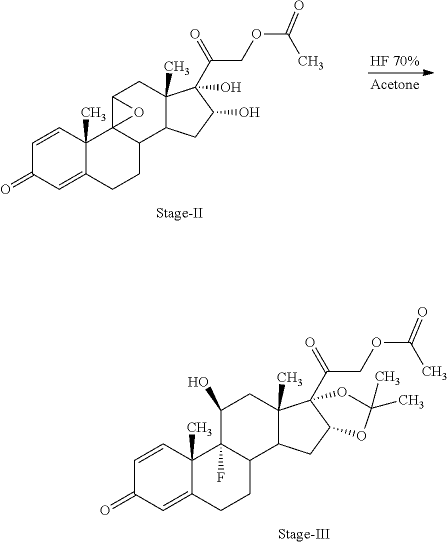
C1=CC2(C)C(=CC1=O)CCC1C2(F)C(O)CC2(C)C1CC1C2(C(COC(C)=O)=O)OC(C)(C)O1.C1=CC2(C)C(=CC1=O)CCC1C23C(CC2(C)C1CC(O)C2(C(COC(C)=O)=O)O)O3
